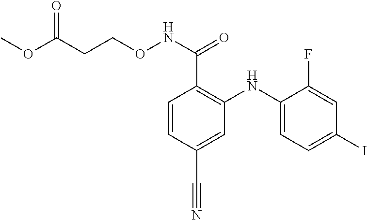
C1=CC(C#N)=CC(NC2=CC=C(I)C=C2F)=C1C(NOCCC(OC)=O)=O
